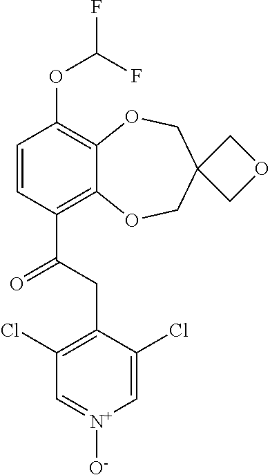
C1=CC(C(=O)CC2=C(Cl)C=[N+]([O-])C=C2Cl)=C2C(=C1OC(F)F)OCC1(CO2)COC1
